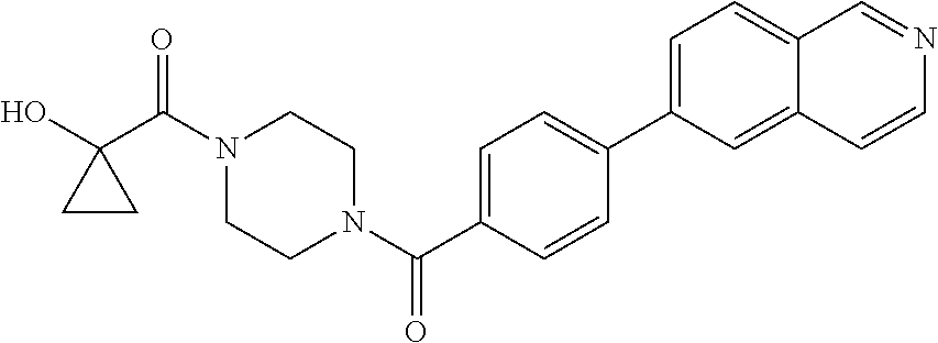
OC1(C(N2CCN(C(=O)C3=CC=C(C4=CC=C5C(=C4)C=CN=C5)C=C3)CC2)=O)CC1
